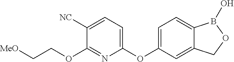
C1([NC])=CC=C(OC2=CC=C3C(=C2)COB3O)N=C1OCC[MeO]
